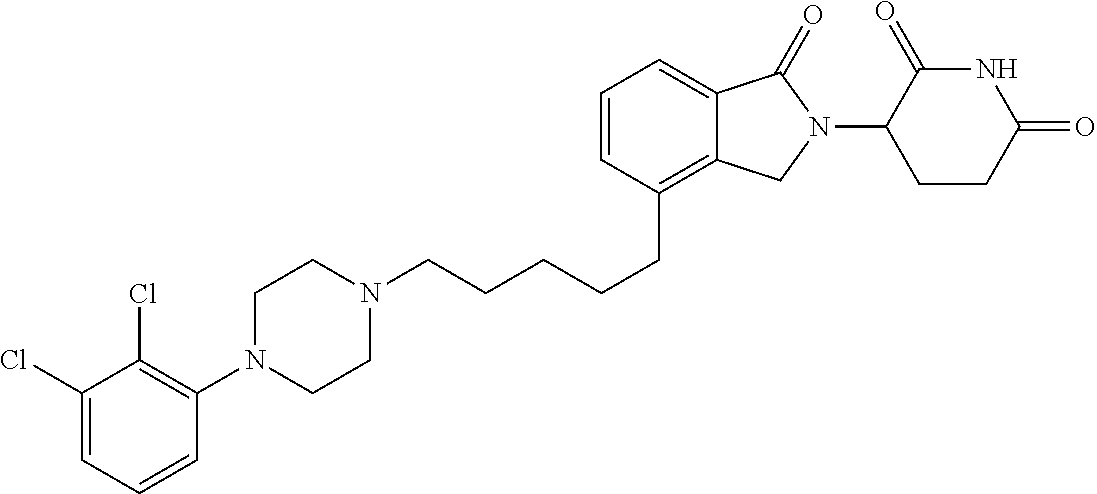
C(CCCC1=C2C(=CC=C1)C(=O)N(C1C(=O)NC(=O)CC1)C2)CN1CCN(C2=C(Cl)C(Cl)=CC=C2)CC1
